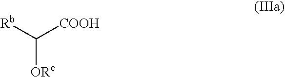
[Rb]C([COOH])[ORc]
